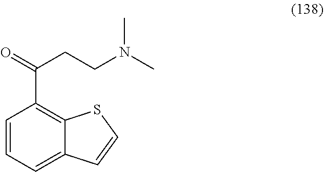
C1=CC=C2C(=C1C(=O)CCN(C)C)SC=C2
